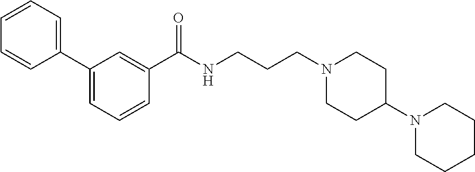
C1(C(NCCCN2CCC(N3CCCCC3)CC2)=O)=CC(C2=CC=CC=C2)=CC=C1
